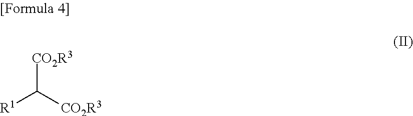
[R1]C([CO2R3])[CO2R3]
